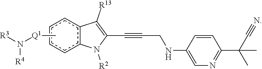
c1c2c(ccc1)C([R13])=C(C#CCNC1=CN=C(C(C#N)(C)C)C=C1)N2[R2].C[Q1]N([R3])[R4]
